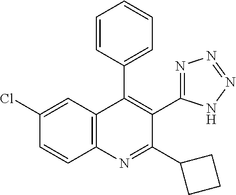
C1(Cl)=CC2=C(N=C(C3CCC3)C(C3=NN=NN3)=C2C2=CC=CC=C2)C=C1
